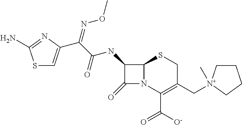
S1C=C(C(C(=O)NC2C(=O)N3C2SCC(C[N+]2(C)CCCC2)=C3C([O-])=O)=NOC)N=C1N
